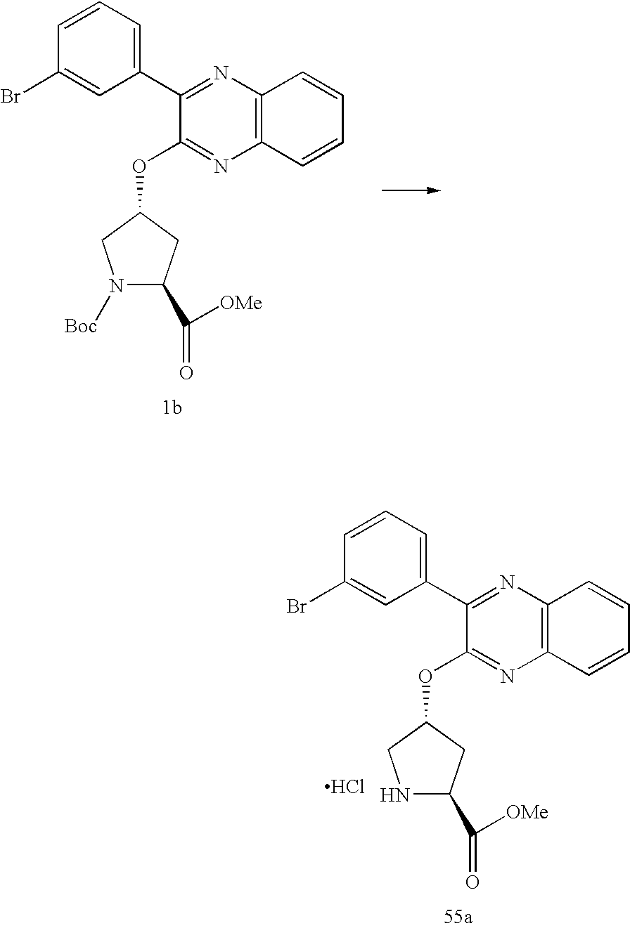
C1=CC=C(C2=NC3=C(N=C2OC2CN([Boc])C(C(=O)[OMe])C2)C=CC=C3)C=C1Br.C1=CC=C(C2=NC3=C(N=C2OC2CNC(C(=O)[OMe])C2)C=CC=C3)C=C1Br.Cl
